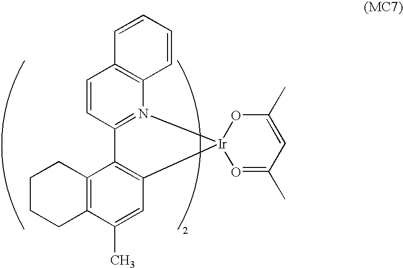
C1=CC2=N(C3=C1C=CC=C3)[Ir]1(C3=C2C2=C(C(C)=C3)CCCC2)OC(C)=CC(C)=O1
